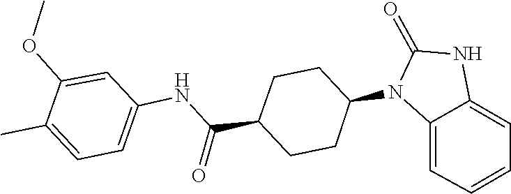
O=C1NC2=CC=CC=C2N1C1CCC(C(NC2=CC=C(C)C(OC)=C2)=O)CC1
